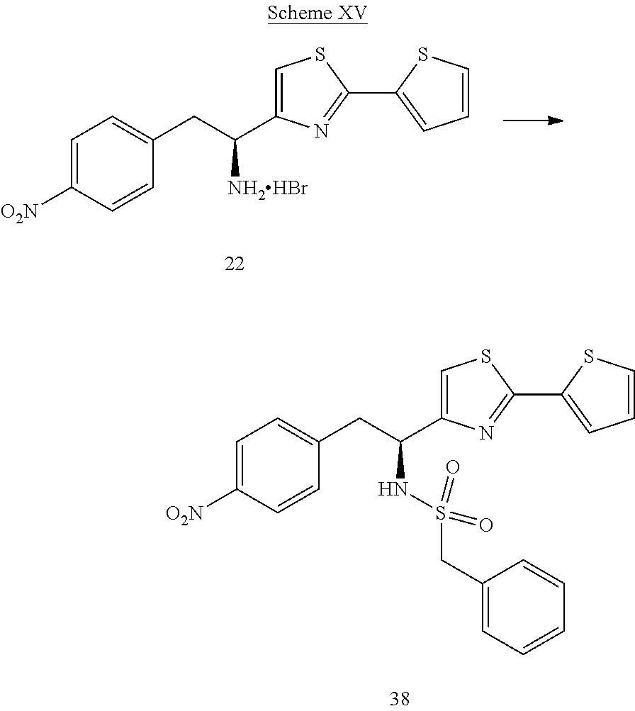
C1=C([O2N])C=CC(CC(NS(CC2=CC=CC=C2)(=O)=O)C2=CSC(C3=CC=CS3)=N2)=C1.C1=C([O2N])C=CC(CC([NH2HBr])C2=CSC(C3=CC=CS3)=N2)=C1
